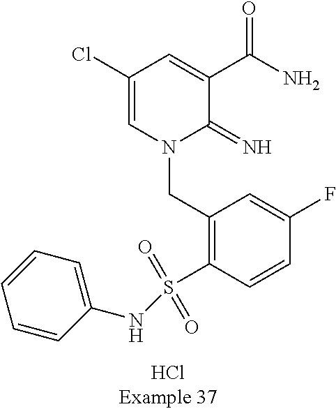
C(N1C(=N)C(C(N)=O)=CC(Cl)=C1)C1=C(S(=O)(=O)NC2=CC=CC=C2)C=CC(F)=C1
